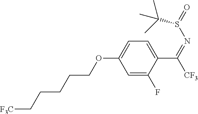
C1=C(F)C(C(=NS(=O)C(C)(C)C)[CF3])=CC=C1OCCCCC[F3C]
